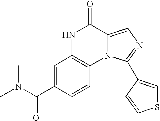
N1C2=C(N3C(=CN=C3C3=CSC=C3)C1=O)C=CC(C(N(C)C)=O)=C2
